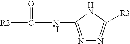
N1=C(NC(=O)[R2])NC([R3])=N1
